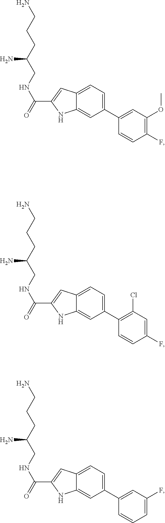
C1(C(NCC(CCCN)N)=O)=CC2=CC=C(C3=CC(OC)=C(F)C=C3)C=C2N1.C1(C(NCC(CCCN)N)=O)=CC2=CC=C(C3=C(Cl)C=C(F)C=C3)C=C2N1.C1(C(NCC(CCCN)N)=O)=CC2=CC=C(C3=CC(F)=CC=C3)C=C2N1
